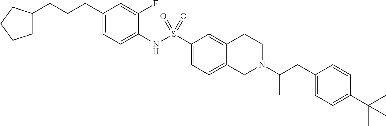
C1(CCCC2CCCC2)=CC=C(NS(C2=CC=C3C(=C2)CCN(C(CC2=CC=C(C(C)(C)C)C=C2)C)C3)(=O)=O)C(F)=C1
